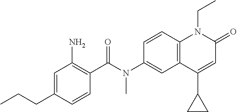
N(C1=CC2=C(C=C1)N(CC)C(=O)C=C2C1CC1)(C(C1=C(N)C=C(CCC)C=C1)=O)C
